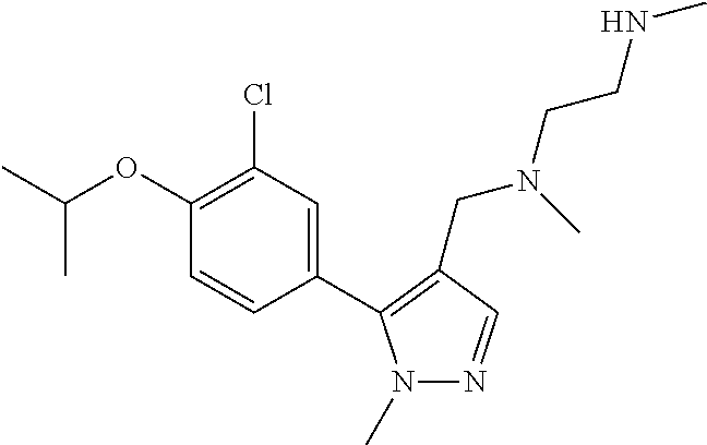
C1(C2=C(CN(CCNC)C)C=NN2C)=CC(Cl)=C(OC(C)C)C=C1
